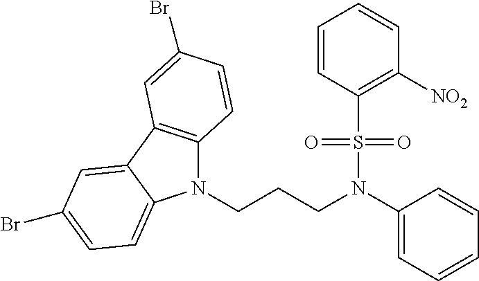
N1(CCCN(C2=CC=CC=C2)S(=O)(=O)C2=C([NO2])C=CC=C2)C2=C(C3=CC(Br)=CC=C13)C=C(Br)C=C2
